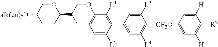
C1CC(C2CC3=C(OC2)C([L1])=C(C2=CC([L4])=C([CF2O]C4=CC([H])=C([R2])C([H])=C4)C([L3])=C2)C([L2])=C3)OCC1[alk(en)yl]
